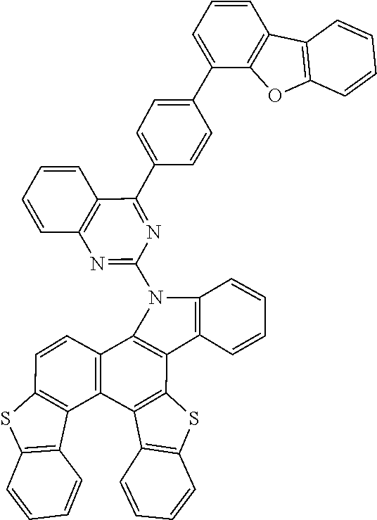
N1=C(N2C3=C(C4=C2C=CC=C4)C2=C(C4=C3C=CC3=C4C4=C(C=CC=C4)S3)C3=C(C=CC=C3)S2)N=C(C2=CC=C(C3=CC=CC4=C3OC3=C4C=CC=C3)C=C2)C2=C1C=CC=C2
